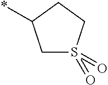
C1S(=O)(=O)CCC1*
